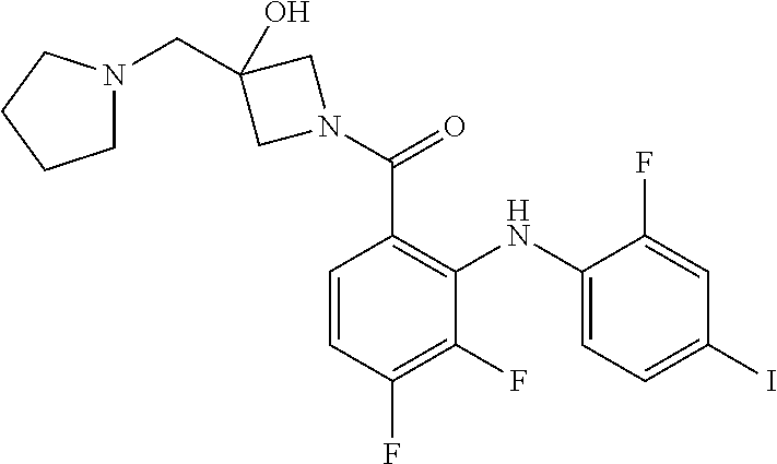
C1=C(F)C(NC2=C(C(=O)N3CC(CN4CCCC4)(O)C3)C=CC(F)=C2F)=CC=C1I
